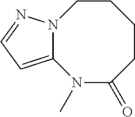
N12C(=CC=N1)N(C)C(=O)CCCC2
